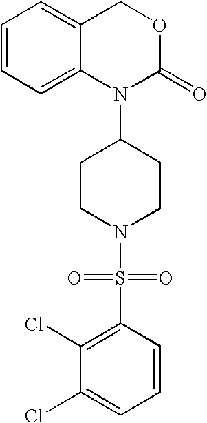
S(N1CCC(N2C(=O)OCC3=CC=CC=C23)CC1)(=O)(=O)C1=C(Cl)C(Cl)=CC=C1
